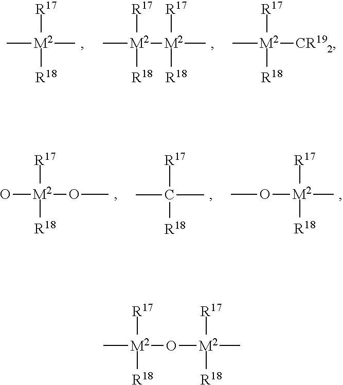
[R17][M2](C)(C)[R18].[R17][M2](C)([R18])[M2]([R17])(C)[R18].[R17][M2](C)([CR192])[R18].[R17][M2](O)(OC)[R18].[R17]C(C)(C)[R18].[R17][M2](OC)(C)[R18].[R17][M2](O[M2]([R17])(C)[R18])(C)[R18]
